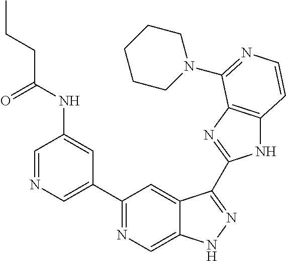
C1=NC=C(C2=NC=C3C(=C2)C(C2=NC4=C(N2)C=CN=C4N2CCCCC2)=NN3)C=C1NC(CCC)=O
